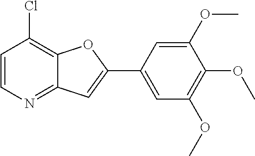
C1=CN=C2C(=C1Cl)OC(C1=CC(OC)=C(OC)C(OC)=C1)=C2
